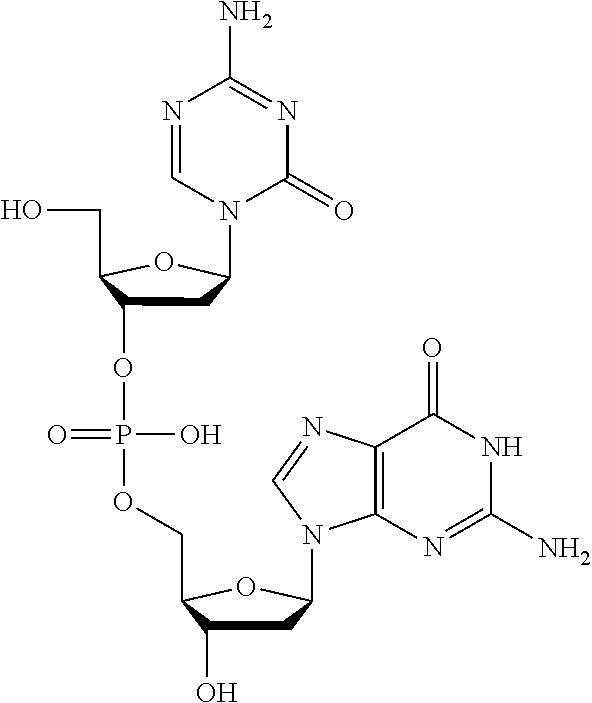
C1C(OP(O)(=O)OCC2C(O)CC(N3C4=C(N=C3)C(=O)NC(N)=N4)O2)C(CO)OC1N1C(=O)N=C(N)N=C1
